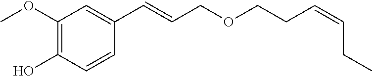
C1(OC)=C(O)C=CC(C=CCOCCC=CCC)=C1
